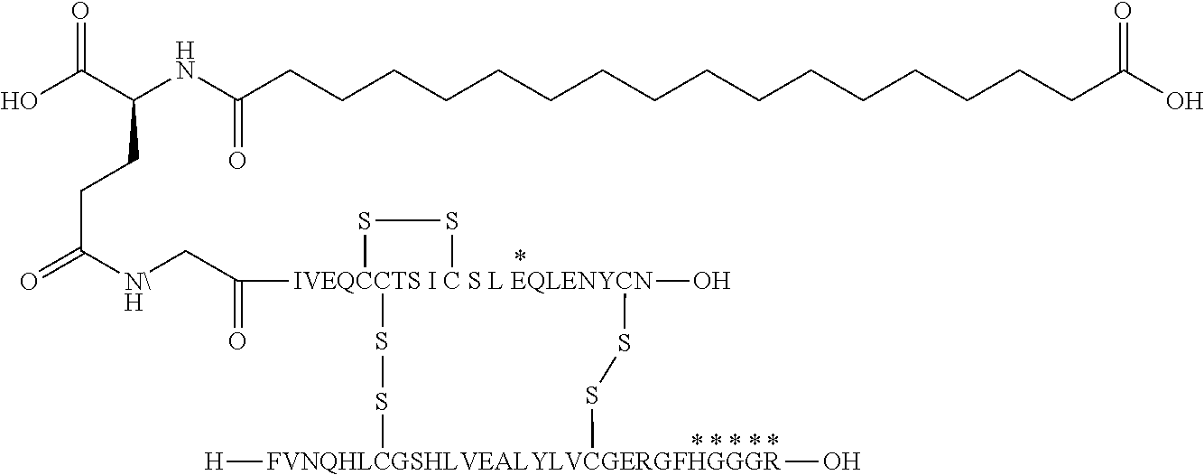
[IVEQCCTS I C S L EQLENYCN]12(C(C[N\H]C(=O)CCC(NC(=O)CCCCCCCCCCCCCCCCC(O)=O)C(O)=O)=O)(O)(SS[FVNQHLCGSHLVEALYLVCGERGFHGGGR]([H])(O)SS1)SS2
